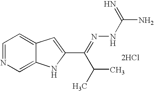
C1=NC=C2C(=C1)C=C(C(C(C)C)=NNC(=N)N)N2.[2HCl]
